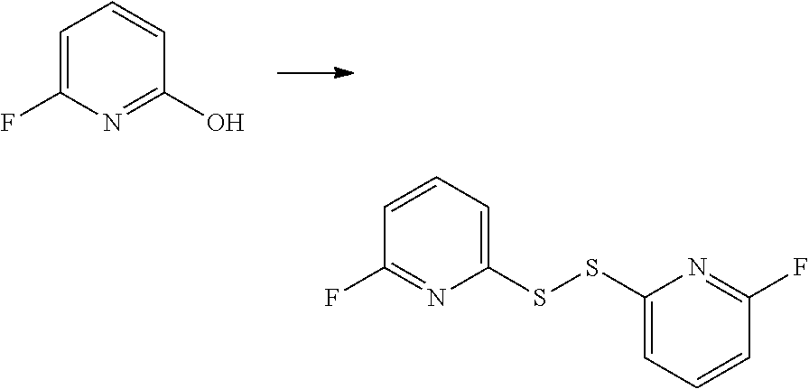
C1=C(F)N=C(O)C=C1.C1=CC=C(SSC2=CC=CC(F)=N2)N=C1F
